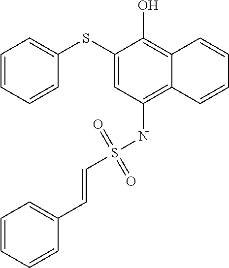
C1(SC2=CC=CC=C2)=CC(NS(C=CC2=CC=CC=C2)(=O)=O)=C2C(=C1O)C=CC=C2
